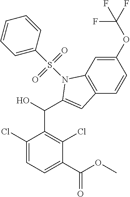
C1(Cl)=CC=C(C(OC)=O)C(Cl)=C1C(C1=CC2=C(C=C(OC(F)(F)F)C=C2)N1S(C1=CC=CC=C1)(=O)=O)O
